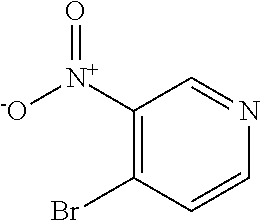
C1([N+]([-O])=O)=C(Br)C=CN=C1
